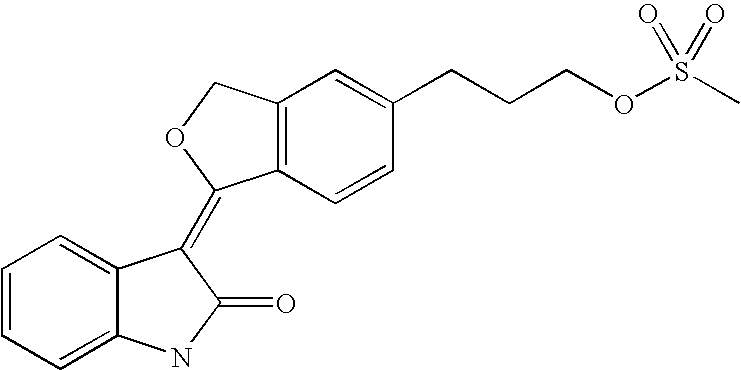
C12=C(C=C(CCCOS(C)(=O)=O)C=C1)COC2=C1C2=CC=CC=C2NC1=O
